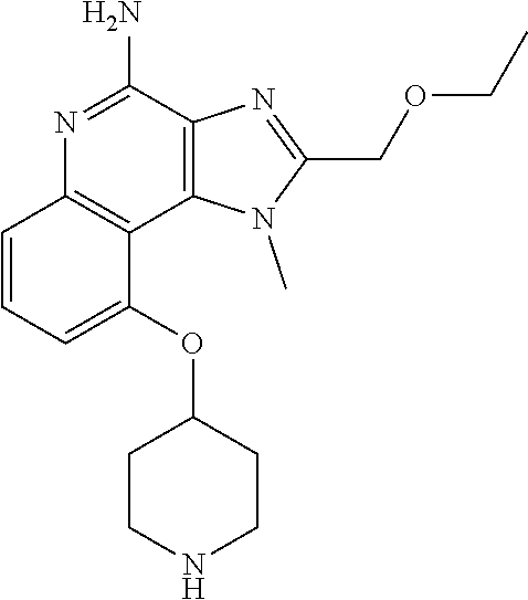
C1(OC2CCNCC2)=CC=CC2=C1C1=C(C(N)=N2)N=C(COCC)N1C
